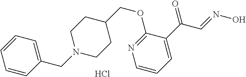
C1(CN2CCC(COC3=NC=CC=C3C(C=NO)=O)CC2)=CC=CC=C1.Cl
